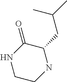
C1(CC(C)C)C(=O)NCCN1
